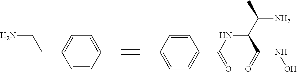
C1=CC(C#CC2=CC=C(C(=O)NC(C(=O)NO)C(N)C)C=C2)=CC=C1CCN
